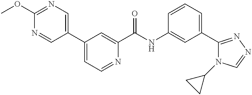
N1=CC(C2=CC=NC(C(NC3=CC(C4=NN=CN4C4CC4)=CC=C3)=O)=C2)=CN=C1OC
